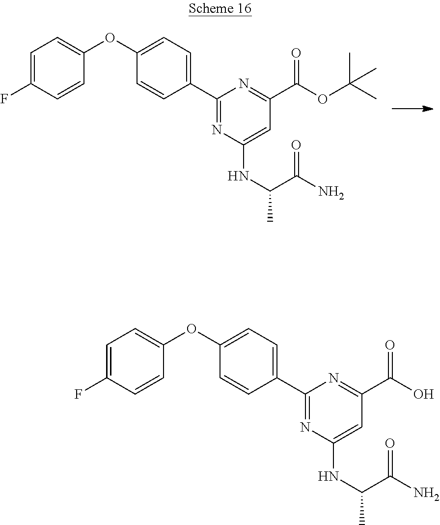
C1=C(F)C=CC(OC2=CC=C(C3=NC(NC(C)C(N)=O)=CC(C(OC(C)(C)C)=O)=N3)C=C2)=C1.C1=C(F)C=CC(OC2=CC=C(C3=NC(NC(C)C(N)=O)=CC(C(O)=O)=N3)C=C2)=C1
